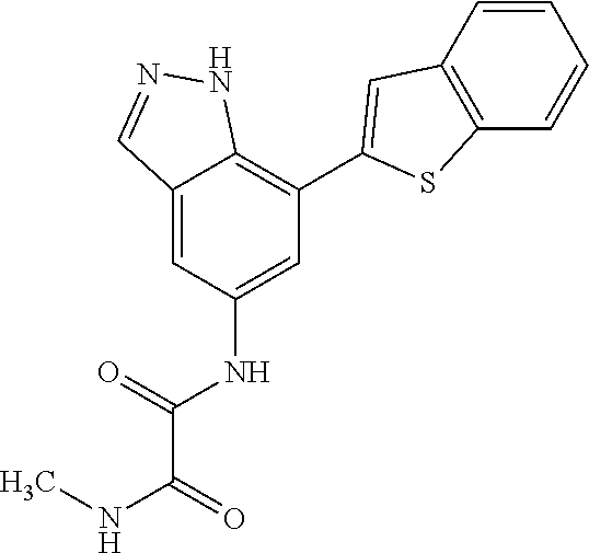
C12=CC(NC(=O)C(NC)=O)=CC(C3=CC4=C(S3)C=CC=C4)=C1NN=C2
